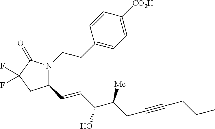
C(CC#CCCC)(C(O)C=CC1N(CCC2=CC=C([CO2H])C=C2)C(=O)C(F)(F)C1)[Me]
